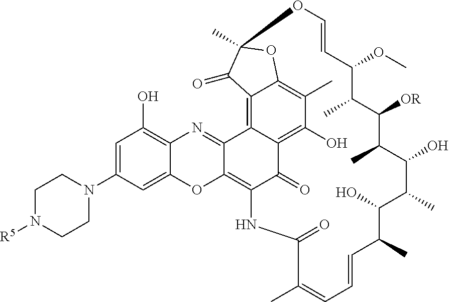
C12=C3C4=C(O)C(C)=C1OC(C)(C2=O)OC=CC(OC)C(C)C([OR])C(C)C(O)C(C)C(O)C(C)C=CC=C(C)C(=O)NC(=C1C3=NC2=C(O)C=C(N3CCN([R5])CC3)C=C2O1)C4=O
